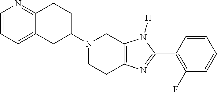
C12=CC=CN=C1CCC(N1CCC3=C(C1)N([H])C(C1=C(F)C=CC=C1)=N3)C2
